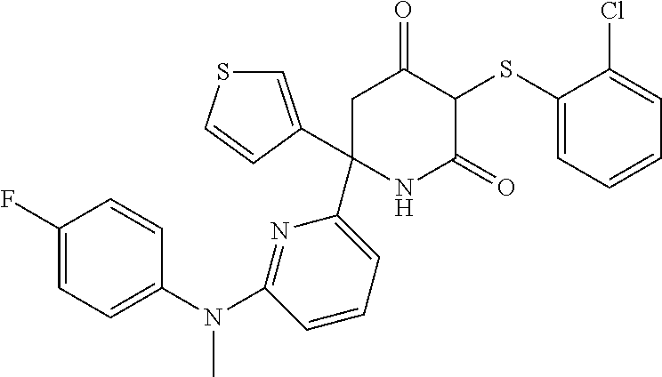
C1(SC2C(=O)CC(C3=CSC=C3)(C3=CC=CC(N(C4=CC=C(F)C=C4)C)=N3)NC2=O)=CC=CC=C1Cl
